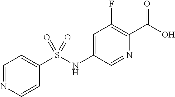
C1=CN=CC=C1S(NC1=CC(F)=C(C(O)=O)N=C1)(=O)=O
